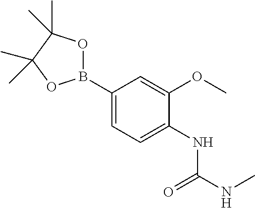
B1(C2=CC=C(NC(NC)=O)C(OC)=C2)OC(C)(C)C(C)(C)O1
